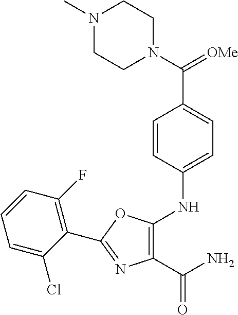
C1(C(N)=O)=C(NC2=CC=C(C(N3CCN(C)CC3)=[OMe])C=C2)OC(C2=C(F)C=CC=C2Cl)=N1
